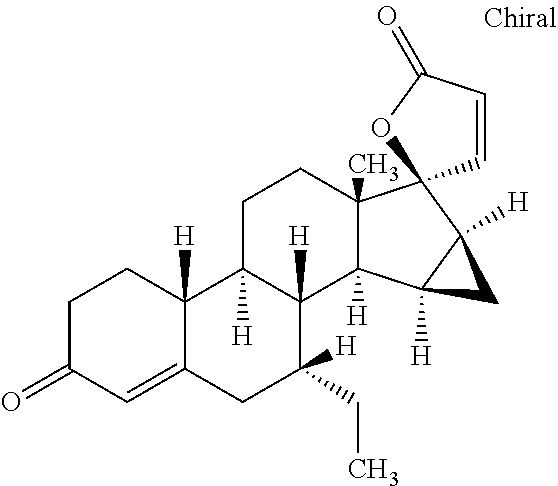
C1C(=O)C=C2C([H])(C1)C1([H])C([H])(C([H])(CC)C2)C2([H])C(C)(CC1)C1(C3([H])C2([H])C3)C=CC(=O)O1
